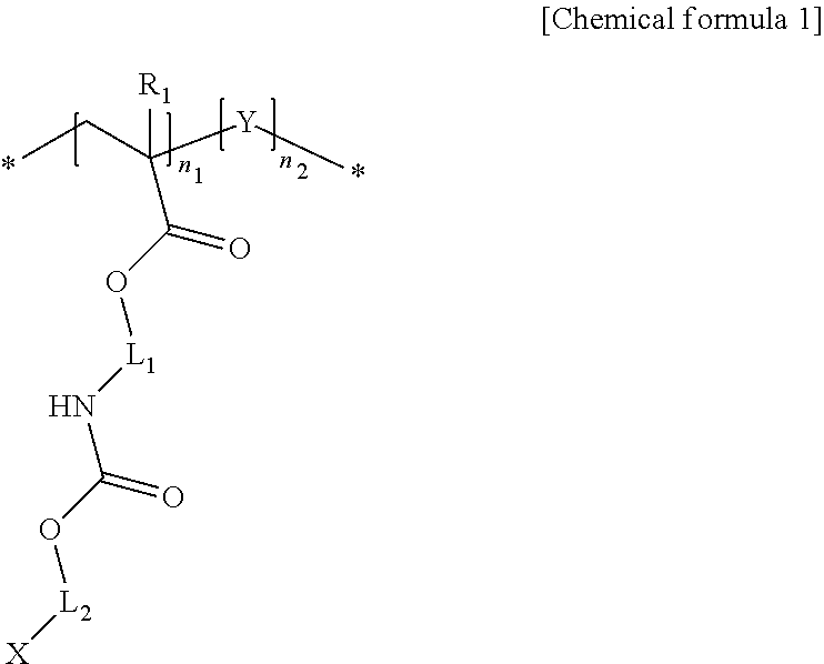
C(C([Y]C)([R1])C(=O)O[L1]NC(O[L2][X])=O)C
